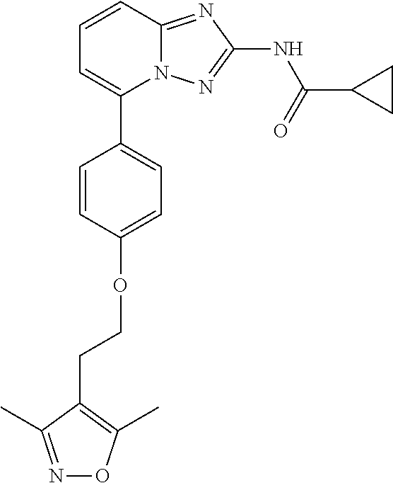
C1=CC2=NC(NC(=O)C3CC3)=NN2C(C2=CC=C(OCCC3=C(C)ON=C3C)C=C2)=C1
